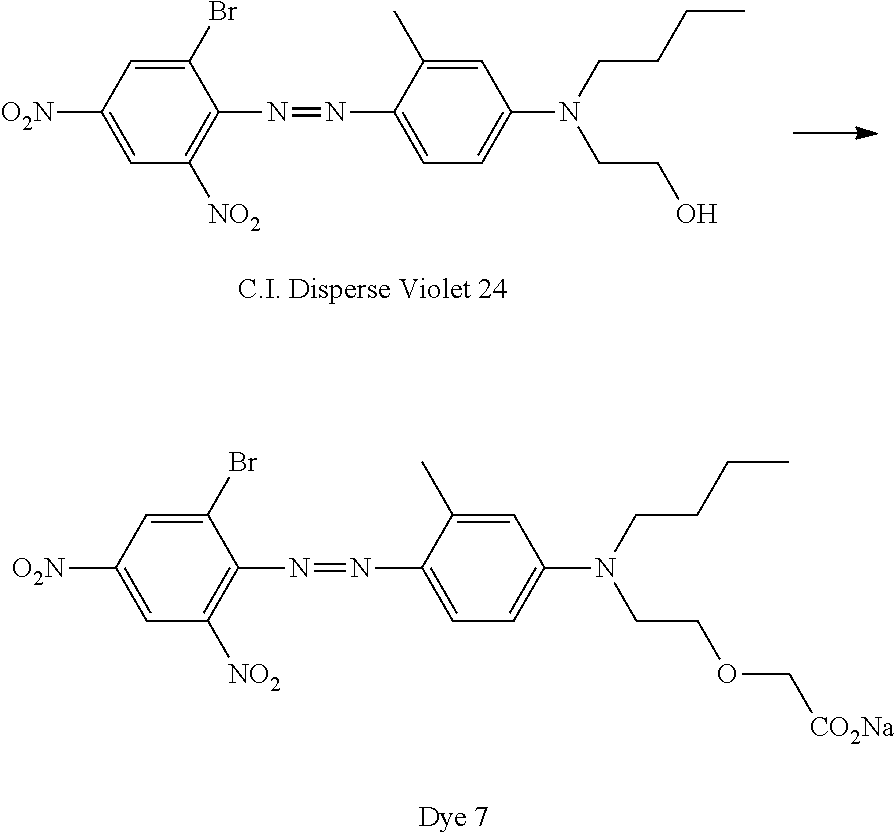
C1(Br)=CC([O2N])=CC([NO2])=C1N=NC1=CC=C(N(CCO)CCCC)C=C1C.C1(Br)=CC([O2N])=CC([NO2])=C1N=NC1=CC=C(N(CCOC[CO2Na])CCCC)C=C1C
